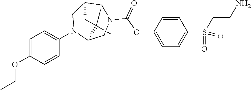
C1(C)(C)C2N(C3=CC=C(OCC)C=C3)CC(CN(C(OC3=CC=C(S(=O)(=O)CCN)C=C3)=O)C2)C1
